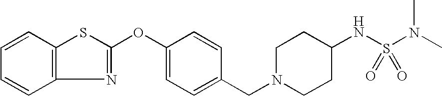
C1=CC2=C(C=C1)SC(OC1=CC=C(CN3CCC(NS(N(C)C)(=O)=O)CC3)C=C1)=N2
